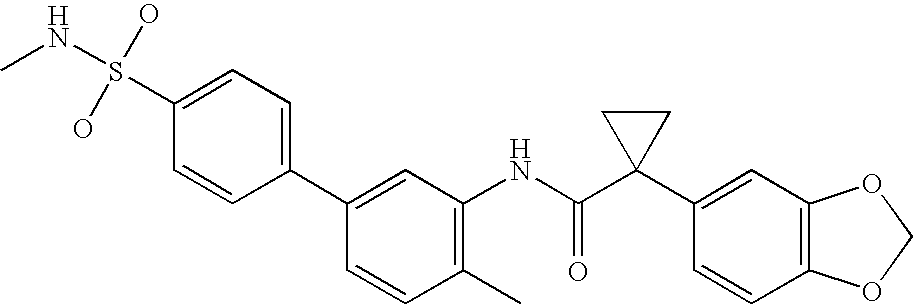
C1(C2=CC=C(S(O)(O)NC)C=C2)=CC(NC(C2(C3=CC4=C(C=C3)OCO4)CC2)=O)=C(C)C=C1
